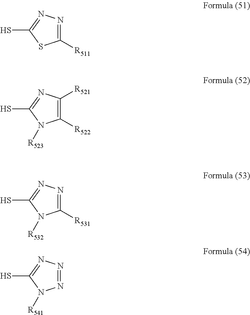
N1=C([R511])SC(S)=N1.C1([R521])=C([R522])N([R523])C(S)=N1.N1=C([R531])N([R532])C(S)=N1.N1=NN([R541])C(S)=N1
